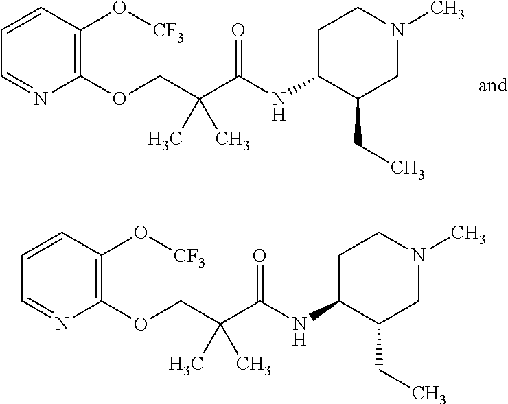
C1=CC(O[CF3])=C(OCC(C(=O)NC2CCN(C)CC2CC)(C)C)N=C1.C1=CC(O[CF3])=C(OCC(C(=O)NC2CCN(C)CC2CC)(C)C)N=C1
